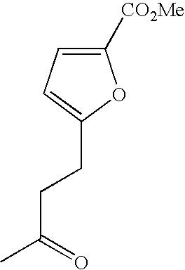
C1([CO2Me])=CC=C(CCC(C)=O)O1
